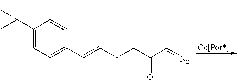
C1(C=CCCC(=O)C=[N2])=CC=C(C(C)(C)C)C=C1
